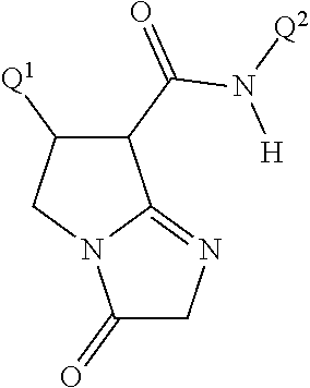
C1(=O)CN=C2N1CC([Q1])C2C(=O)N([Q2])[H]
